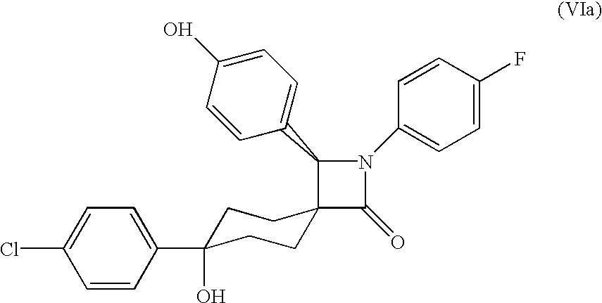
C1(=O)N(C2=CC=C(F)C=C2)C(C2=CC=C(O)C=C2)C12CCC(C1=CC=C(Cl)C=C1)(O)CC2
